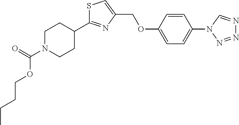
S1C(C2CCN(C(=O)OCCCC)CC2)=NC(COC2=CC=C(N3N=NN=C3)C=C2)=C1
